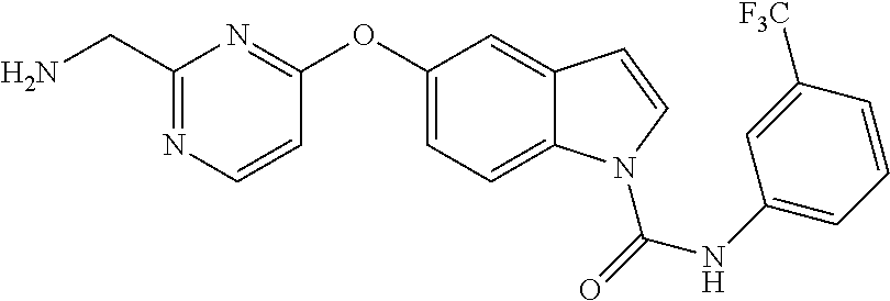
C1(OC2=NC(CN)=NC=C2)=CC=C2C(=C1)C=CN2C(NC1=CC=CC([F3C])=C1)=O
